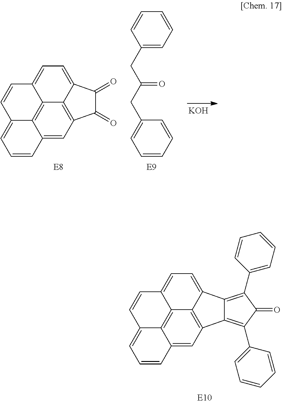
[KOH].C12=CC3=C4C5=C1C(=CC=C2)C=CC5=CC=C4C(=O)C3=O.C1=C(CC(CC2=CC=CC=C2)=O)C=CC=C1.C12=CC3=C4C5=C1C(=CC=C2)C=CC5=CC=C4C1=C(C2=CC=CC=C2)C(=O)C(C2=CC=CC=C2)=C31
